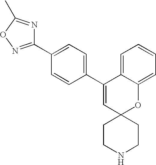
C1(C2=NOC(C)=N2)=CC=C(C2=CC3(OC4=CC=CC=C24)CCNCC3)C=C1
